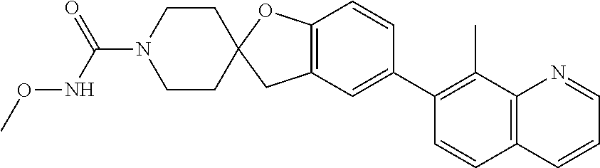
C12=C(C=C(C3=C(C)C4=C(C=C3)C=CC=N4)C=C1)CC1(O2)CCN(C(NOC)=O)CC1
